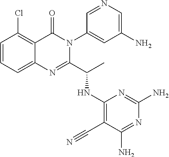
C1=CC=C2C(=C1Cl)C(=O)N(C1=CC(N)=CN=C1)C(C(C)NC1=C(C#N)C(N)=NC(N)=N1)=N2
